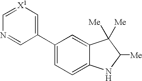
C1(C2=C[X1]=CN=C2)=CC=C2C(=C1)C([Me])([Me])C([Me])N2
